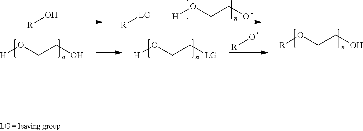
[H]OCCO.[H]OCCO.[H]OCC[LG].[R]O.[R]OCCO.[R]O.[R][LG]
